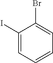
C1(I)=CC=CC=C1Br
